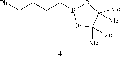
O1B(CCCC[Ph])OC([Me])([Me])C1([Me])[Me]
